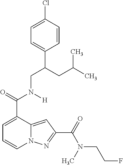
C1=C(C(=O)N(CC(C2=CC=C(Cl)C=C2)CC(C)C)[H])C2=CC(C(=O)N(C)CCF)=NN2C=C1
